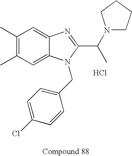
C1(C)=C(C)C=C2C(=C1)N=C(C(C)N1CCCC1)N2CC1=CC=C(Cl)C=C1.Cl
